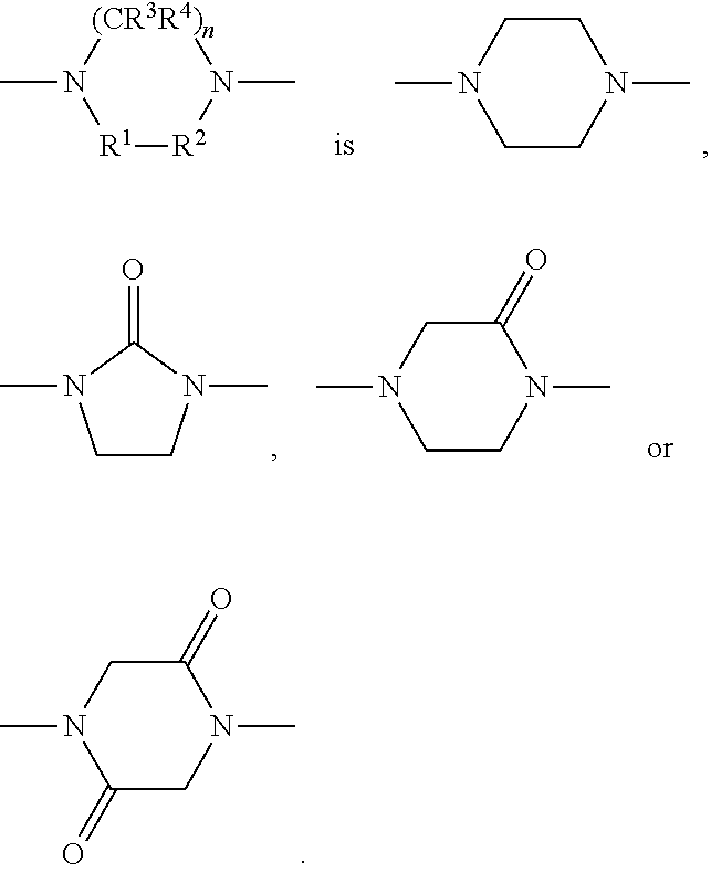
C1CN(C)CCN1C.[R1]([R2]N(C)C)N([(CR3R4)n])C.C1CN(C)C(=O)N1C.C1CN(C)C(=O)CN1C.C1(=O)CN(C)C(=O)CN1C
